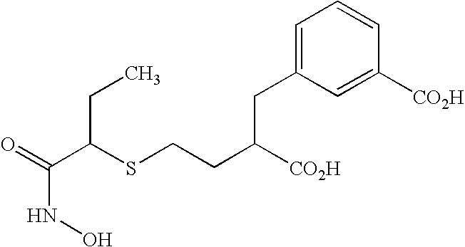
C(NO)(C(SCCC([CO2H])CC1=CC=CC([CO2H])=C1)CC)=O
